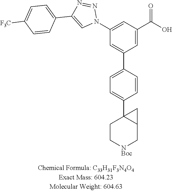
N1=NC(C2=CC=C([F3C])C=C2)=CN1C1=CC(C(=O)O)=CC(C2=CC=C(C34C(C[NBoc]CC3)C4)C=C2)=C1
